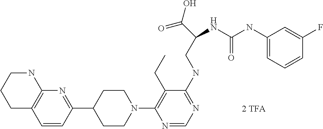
N1(C2=C(CC)C(NCC(C(=O)O)NC(NC3=CC=CC(F)=C3)=O)=NC=N2)CCC(C2=NC3=C(C=C2)CCCN3)CC1
